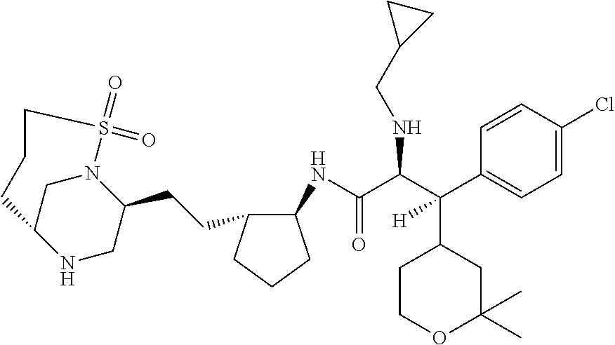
C(C(C(C1=CC=C(Cl)C=C1)(C1CCOC(C)(C)C1)[H])NCC1CC1)(=O)NC1C(CCC2CNC3CN2S(=O)(=O)CCC3)CCC1
